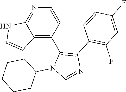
C1=CN=C2C(=C1C1=C(C3=C(F)C=C(F)C=C3)N=CN1C1CCCCC1)C=CN2
